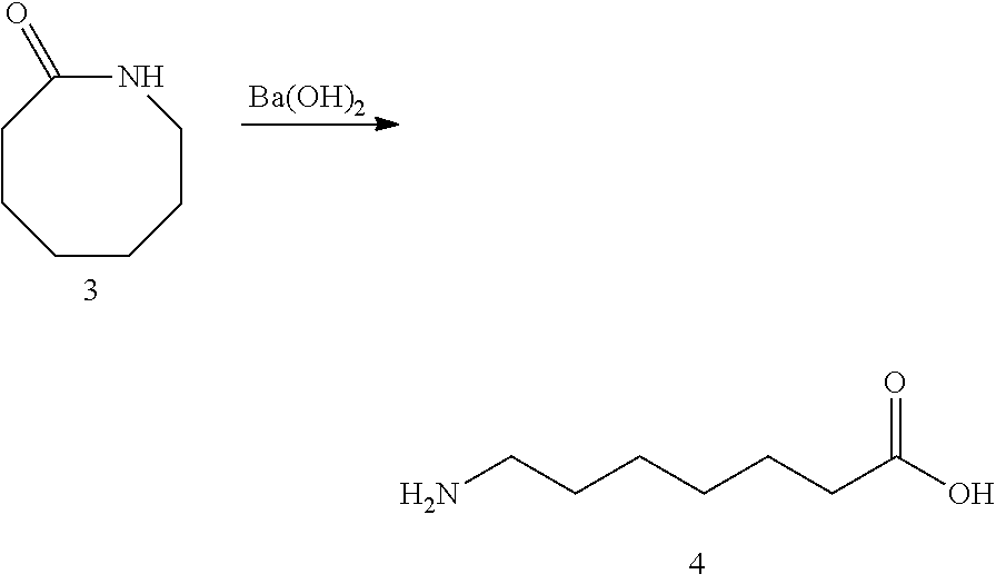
NCCCCCCC(O)=O.C1CCCNC(=O)CC1.[Ba(OH)2]
